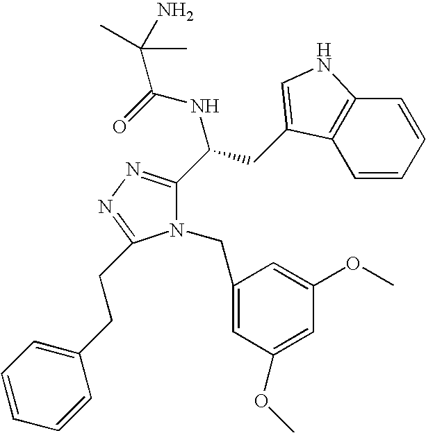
N1(CC2=CC(OC)=CC(OC)=C2)C(C(CC2=CNC3=C2C=CC=C3)NC(=O)C(N)(C)C)=NN=C1CCC1=CC=CC=C1
